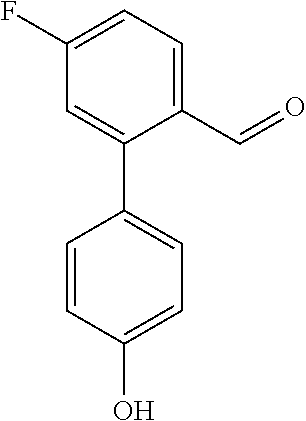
C1=C(F)C=C(C2=CC=C(O)C=C2)C(C=O)=C1
